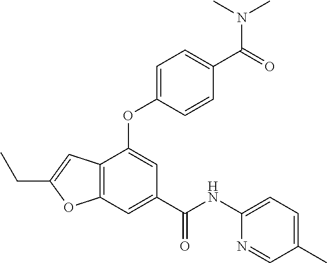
C12=C(C=C(C(NC3=CC=C(C)C=N3)=O)C=C1OC1=CC=C(C(=O)N(C)C)C=C1)OC(CC)=C2
